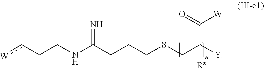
C(NC(CCCSCC([Y])(C(=O)[W])[Rx])=N)Cc[W]
